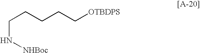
C(CCCC[OTBDPS])N[NHBoc]
